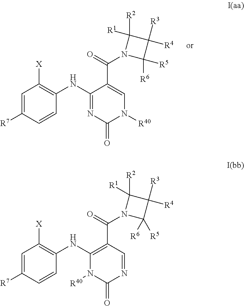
C1=C([R7])C=CC(NC2=NC(=O)N([R40])C=C2C(=O)N2C([R6])([R5])C([R3])([R4])C2([R2])[R1])=C1[X].C1=C([R7])C=CC(NC2=C(C(=O)N3C([R6])([R5])C([R3])([R4])C3([R2])[R1])C=NC(=O)N2[R40])=C1[X]
